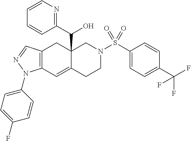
C12=C(C=NN1C1=CC=C(F)C=C1)CC1(C(O)C3=NC=CC=C3)C(=C2)CCN(S(C2=CC=C(C(F)(F)F)C=C2)(=O)=O)C1
